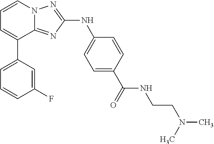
C1=CN2C(=NC(NC3=CC=C(C(=O)NCCN(C)C)C=C3)=N2)C(C2=CC=CC(F)=C2)=C1
